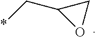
O1CC1C*
